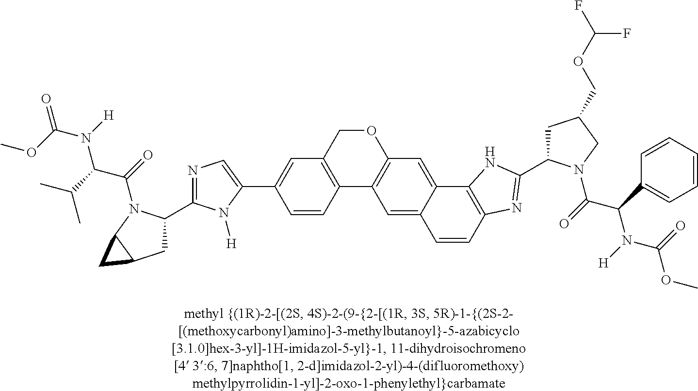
O1CC2=C(C3=C1C=C1C(=C3)C=CC3=C1NC(C1CC(COC(F)F)CN1C(=O)C(C1=CC=CC=C1)N([H])C(=O)OC)=N3)C=CC(C1=CN=C(C3CC4C(N3C(C(C(C)C)N([H])C(OC)=O)=O)C4)N1[H])=C2
